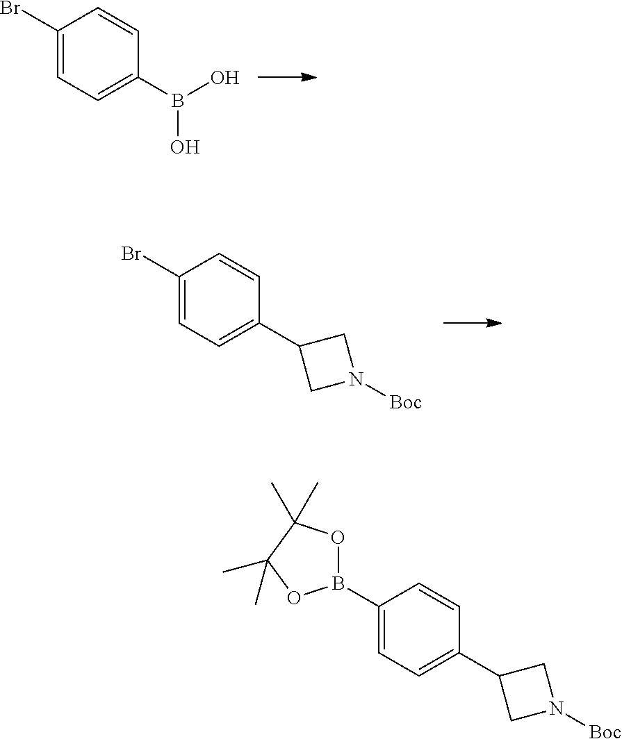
C1(B2OC(C)(C)C(C)(C)O2)=CC=C(C2CN([Boc])C2)C=C1.C1(Br)=CC=C(B(O)O)C=C1.C1(Br)=CC=C(C2CN([Boc])C2)C=C1
